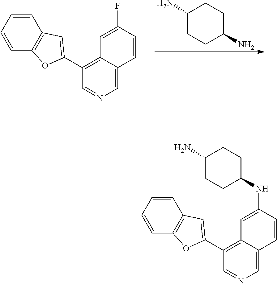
NC1CCC(N)CC1.C1=CC=CC2=C1C=C(C1=C3C(=CN=C1)C=CC(F)=C3)O2.C1=CC=CC2=C1C=C(C1=C3C(=CN=C1)C=CC(NC1CCC(N)CC1)=C3)O2
